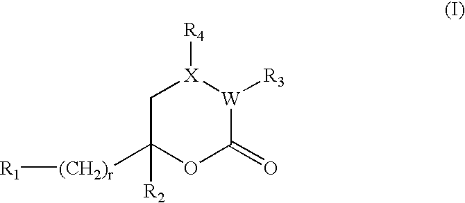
C1C([R2])([(CH2)r][R1])OC(=O)[W]([R3])[X]1[R4]
